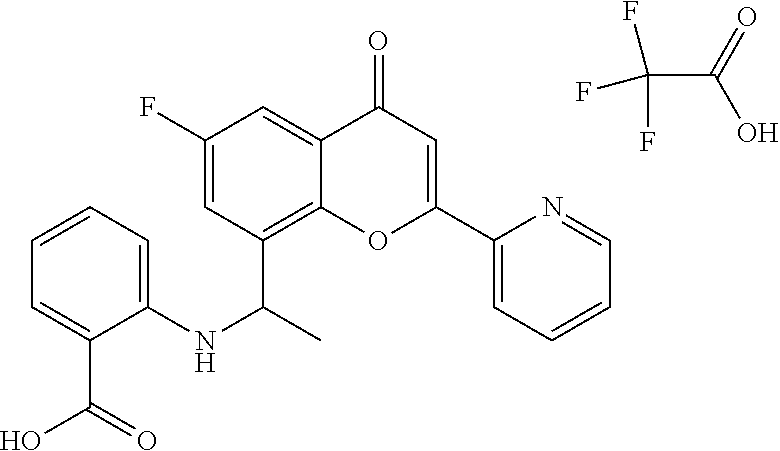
C12=C(C(C)NC3=CC=CC=C3C(O)=O)C=C(F)C=C1C(=O)C=C(C1=CC=CC=N1)O2.FC(F)(F)C(=O)O
